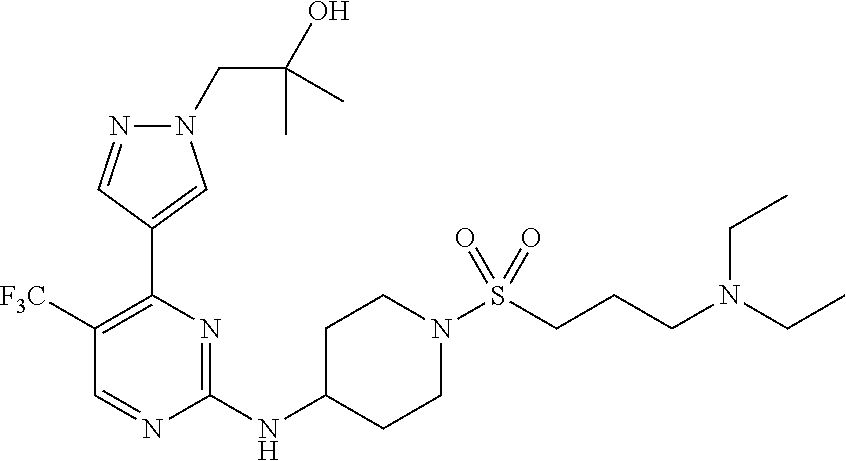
N1(CC(O)(C)C)N=CC(C2=C([F3C])C=NC(NC3CCN(S(=O)(=O)CCCN(CC)CC)CC3)=N2)=C1
